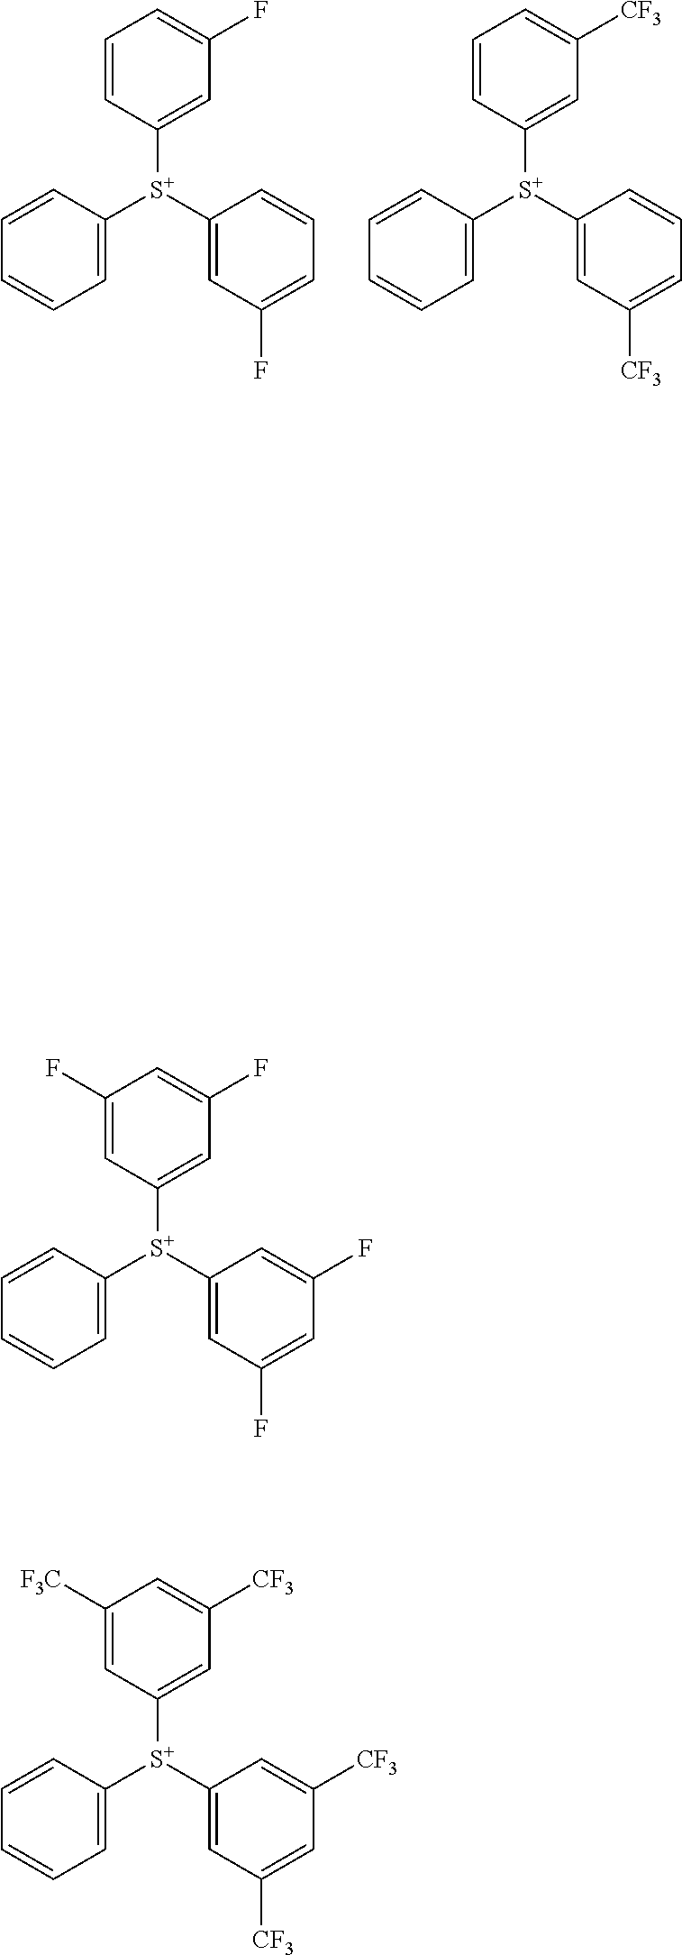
C1=CC([S+](C2=CC(F)=CC=C2)C2=CC(F)=CC=C2)=CC=C1.C1=CC([S+](C2=CC([CF3])=CC=C2)C2=CC([CF3])=CC=C2)=CC=C1.C1=CC([S+](C2=CC(F)=CC(F)=C2)C2=CC(F)=CC(F)=C2)=CC=C1.C1=CC([S+](C2=CC([CF3])=CC([CF3])=C2)C2=CC([CF3])=CC([F3C])=C2)=CC=C1
